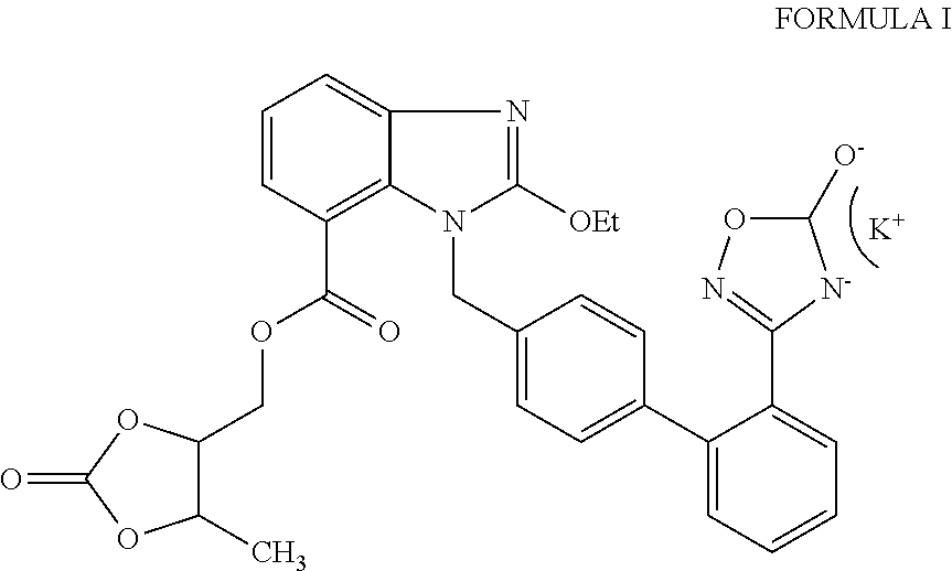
C1(C)C(COC(=O)C2=C3C(=CC=C2)N=C([OEt])N3CC2=CC=C(C3=CC=CC=C3C3=NOC([O-])[N-]3)C=C2)OC(=O)O1.[K]
